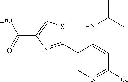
[EtO]C(=O)C1=CSC(C2=CN=C(Cl)C=C2NC(C)C)=N1
